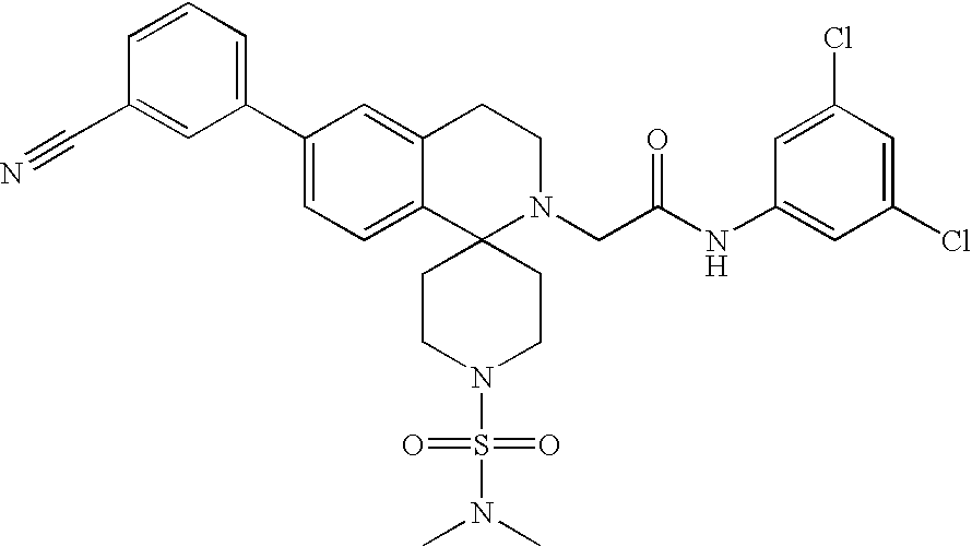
C1(C2=CC=C3C(=C2)CCN(CC(NC2=CC(Cl)=CC(Cl)=C2)=O)C32CCN(S(=O)(=O)N(C)C)CC2)=CC=CC(C#N)=C1
